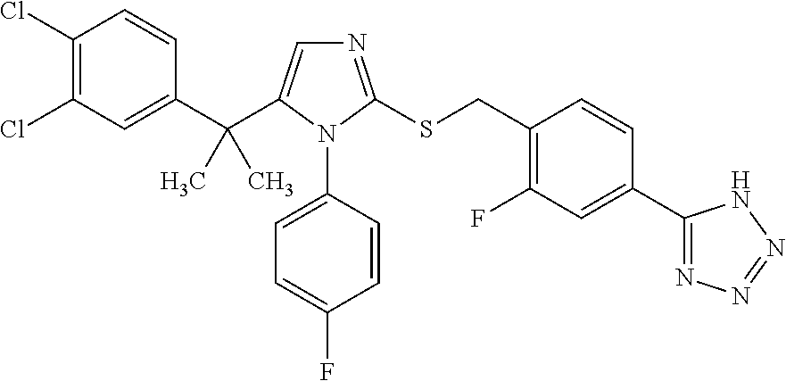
C1(Cl)=C(Cl)C=C(C(C2=CN=C(SCC3=C(F)C=C(C4=NN=NN4)C=C3)N2C2=CC=C(F)C=C2)(C)C)C=C1
